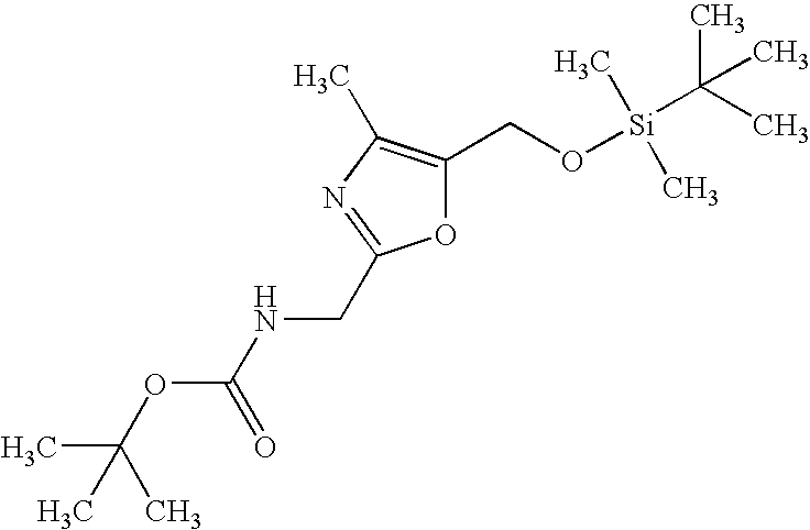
N(CC1=NC(C)=C(CO[Si](C(C)(C)C)(C)C)O1)C(OC(C)(C)C)=O
